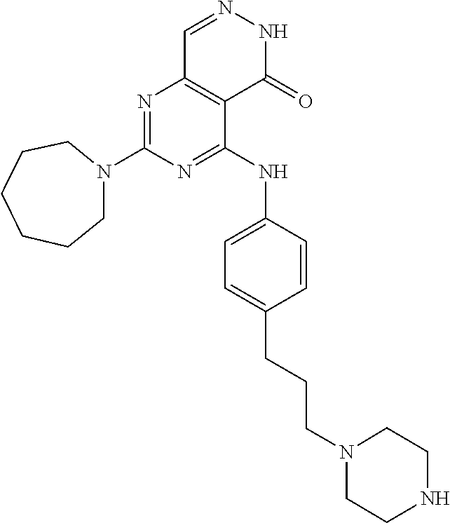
N1=C(NC2=CC=C(CCCN3CCNCC3)C=C2)C2=C(N=C1N1CCCCCC1)C=NNC2=O
